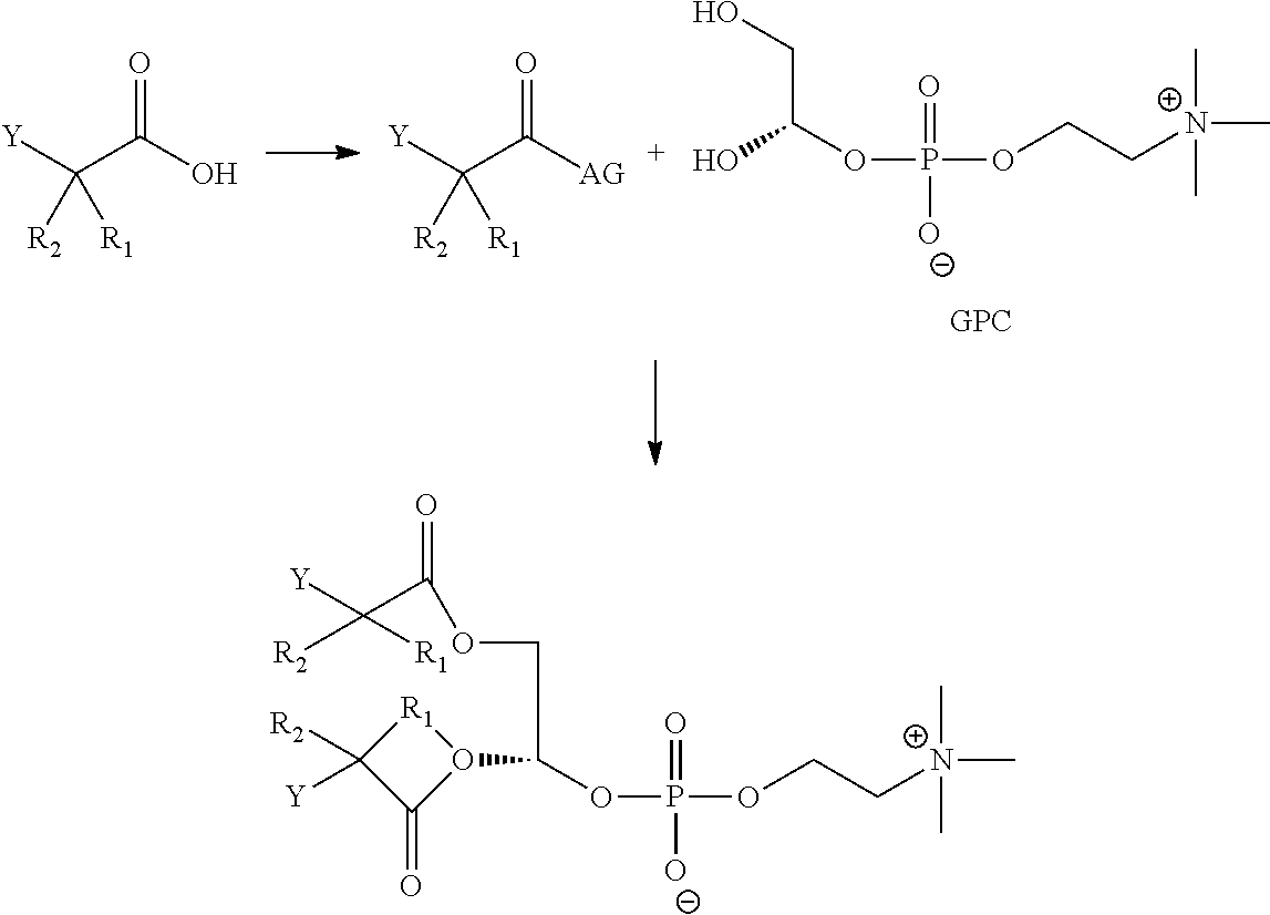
O(P(OCC[N+](C)(C)C)(=O)[O-])C(COC(=O)C([Y])([R2])[R1])O1[R1]C([R2])([Y])C1=O.O=C(O)C([Y])([R2])[R1].O=C([AG])C([Y])([R2])[R1].O(P(OCC[N+](C)(C)C)(=O)[O-])C(O)CO
